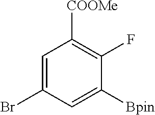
C1=C(Br)C=C([Bpin])C(F)=C1[COOMe]
